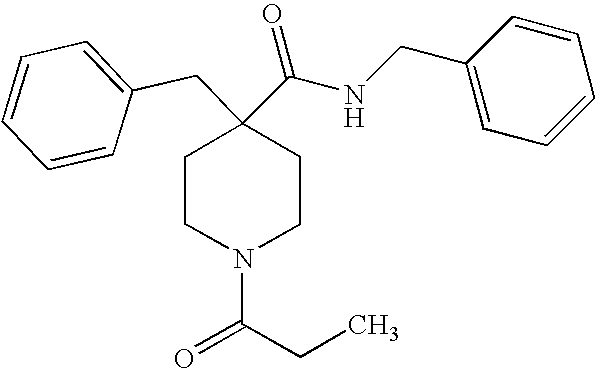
C1CN(C(CC)=O)CCC1(CC1=CC=CC=C1)C(NCC1=CC=CC=C1)=O
